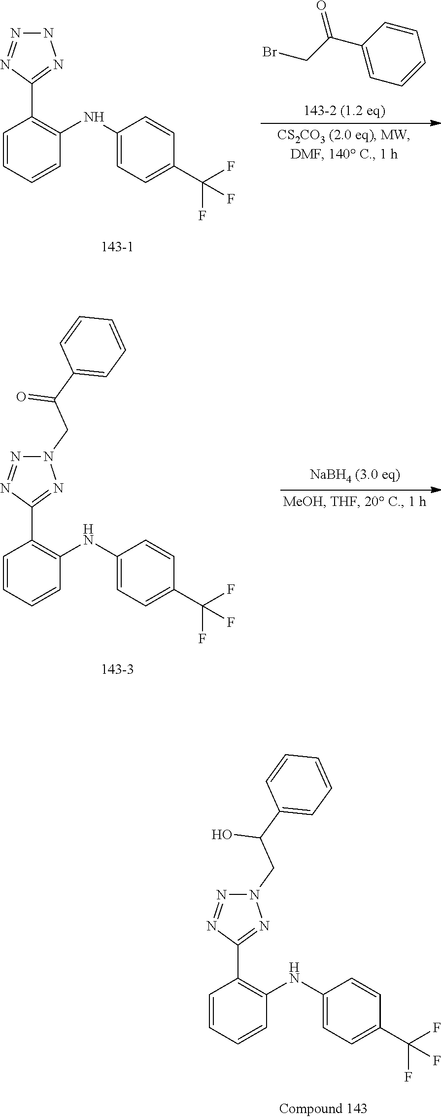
N1N=NC(C2=C(NC3=CC=C(C(F)(F)F)C=C3)C=CC=C2)=N1.C1=CC(C(CBr)=O)=CC=C1.N1(CC(C2=CC=CC=C2)=O)N=NC(C2=C(NC3=CC=C(C(F)(F)F)C=C3)C=CC=C2)=N1.N1(CC(C2=CC=CC=C2)O)N=NC(C2=C(NC3=CC=C(C(F)(F)F)C=C3)C=CC=C2)=N1
